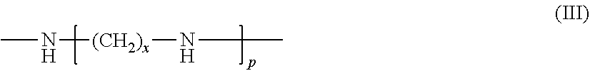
CN[(CH2)x]NCC
